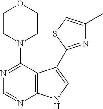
N1(C2=NC=NC3=C2C(C2=NC(C)=CS2)=CN3)CCOCC1
